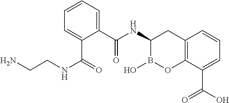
C12=C(C(C(O)=O)=CC=C1)OB(O)C(NC(=O)C1=CC=CC=C1C(NCCN)=O)C2
